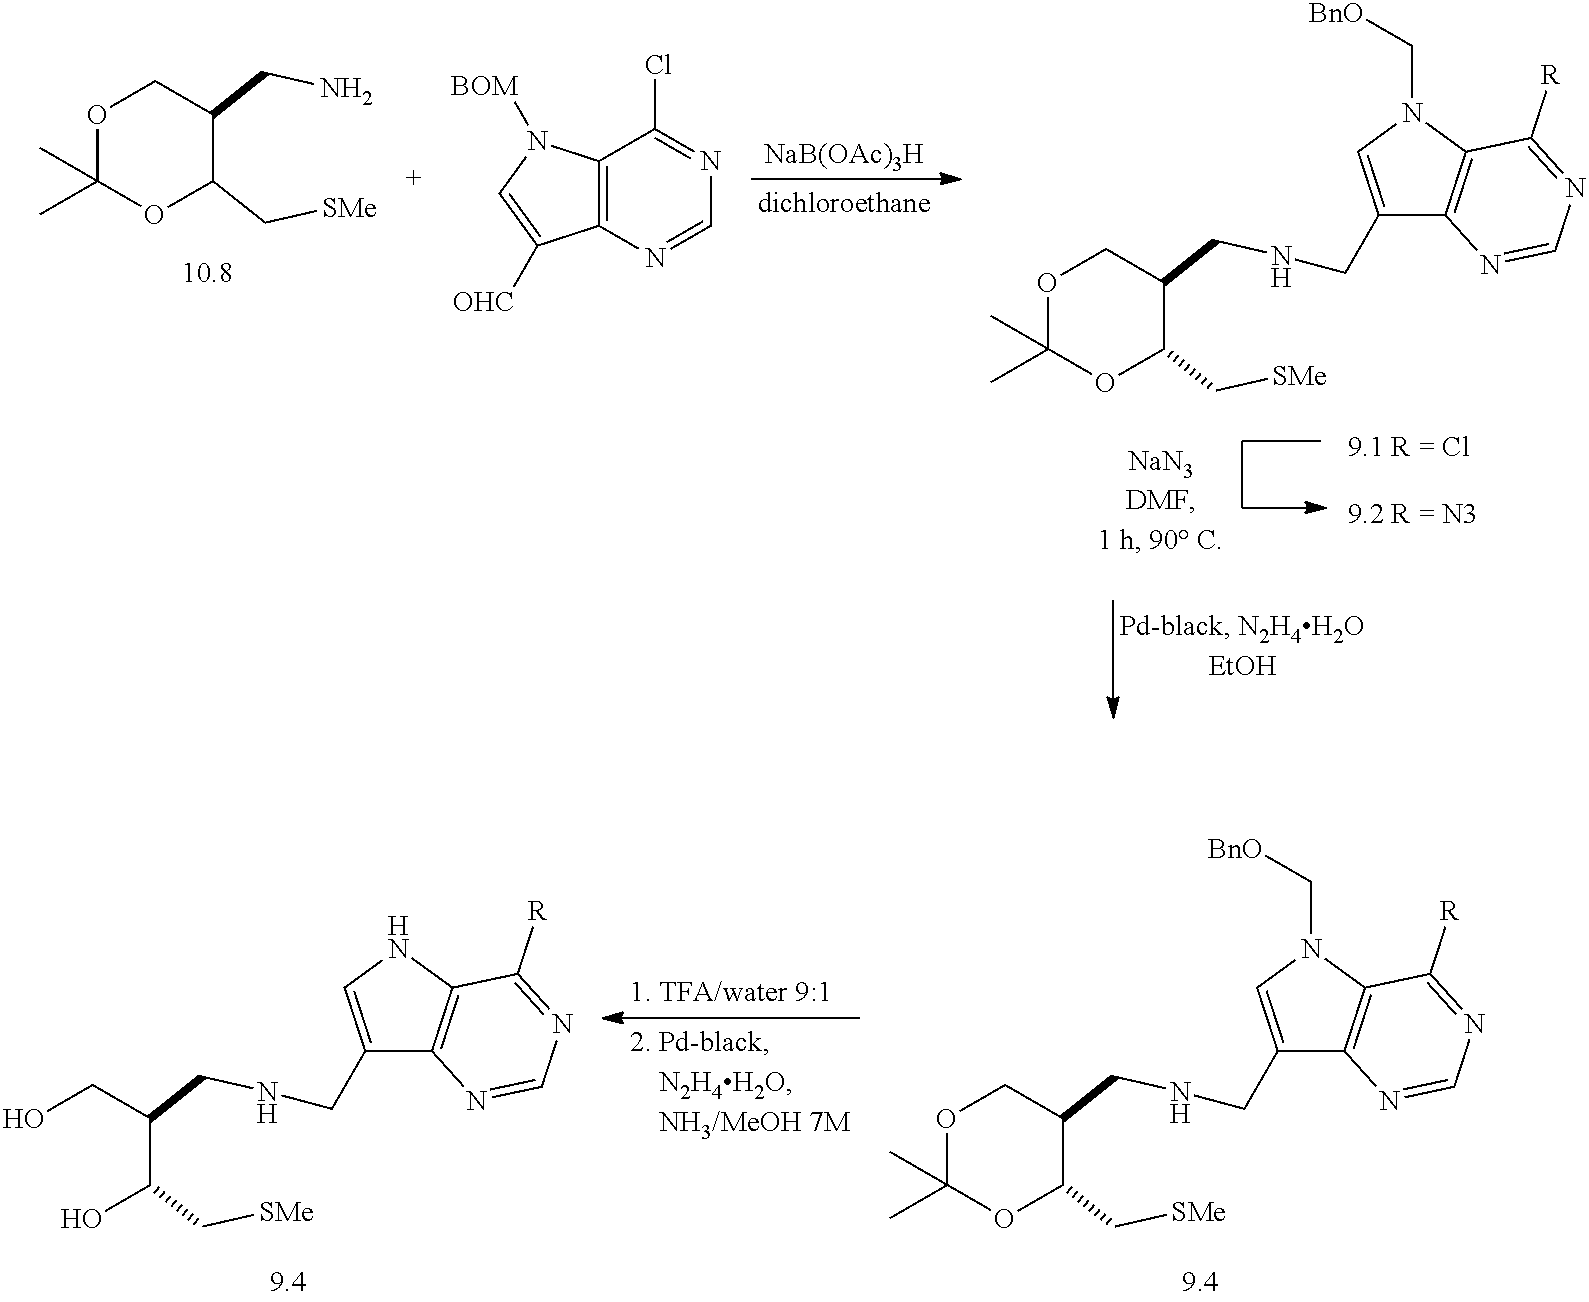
O1C(C)(C)OC(C[SMe])C(CN)C1.C12=C(N=CN=C1Cl)C([OHC])=CN2[BOM].[NaB(OAc)3H].O1C(C)(C)OC(C[SMe])C(CNCC2=CN(C[BnO])C3=C2N=CN=C3[R])C1.C1(CNCC(C(O)C[SMe])CO)=CNC2=C1N=CN=C2[R].C1(CNCC2C(C[SMe])OC(C)(C)OC2)=CN(C[BnO])C2=C1N=CN=C2[R]
